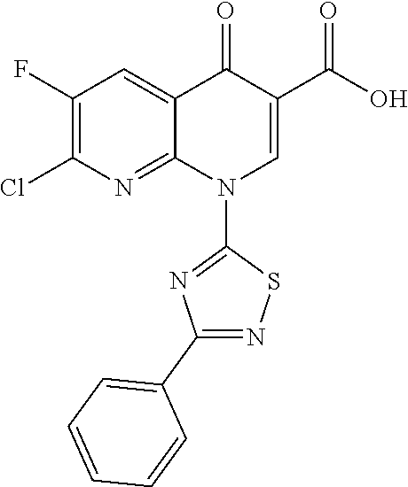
C12=CC(F)=C(Cl)N=C1N(C1=NC(C3=CC=CC=C3)=NS1)C=C(C(=O)O)C2=O
